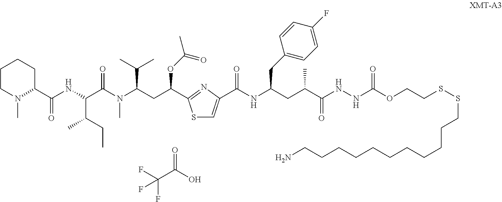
S1C=C(C(NC(CC(C(NNC(OCCSSCCCCCCCCCCCN)=O)=O)C)CC2=CC=C(F)C=C2)=O)N=C1C(CC(N(C(C(NC(C1CCCCN1C)=O)C(CC)C)=O)C)C(C)C)OC(C)=O.C(C(O)=O)(F)(F)F
